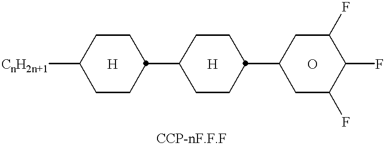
[CnH2n+1]C1CCC(C2CCC(C3CC(F)C(F)C(F)C3)CC2)CC1.[H].O.[H]
